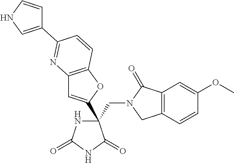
C(C1(C2=CC3=C(O2)C=CC(C2=CNC=C2)=N3)NC(=O)NC1=O)N1CC2=C(C1=O)C=C(OC)C=C2
